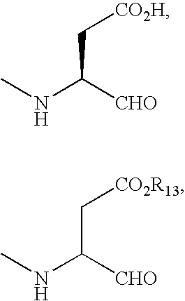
CNC([CHO])C[CO2H].CNC([CHO])C[CO2R13]
